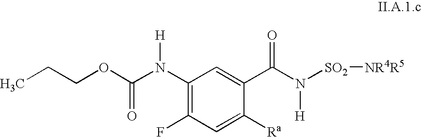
O(C(N([H])C1=C(F)C=C([Ra])C(C(=O)N([H])[SO2][NR4R5])=C1)=O)CCC
